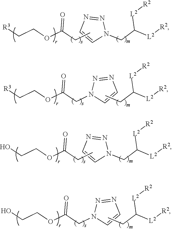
[R3]CCOC(CC)=O.N1=NC=CN1CC([L2][R2])[L2][R2].C(C([L2][R2])[L2][R2])C.[R3]CCOC(CN1N=NC=C1)=O.OCCOC(CC)=O.N1=NC=CN1CC([L2][R2])[L2][R2].C(C([L2][R2])[L2][R2])C.OCCOC(CN1N=NC=C1)=O
